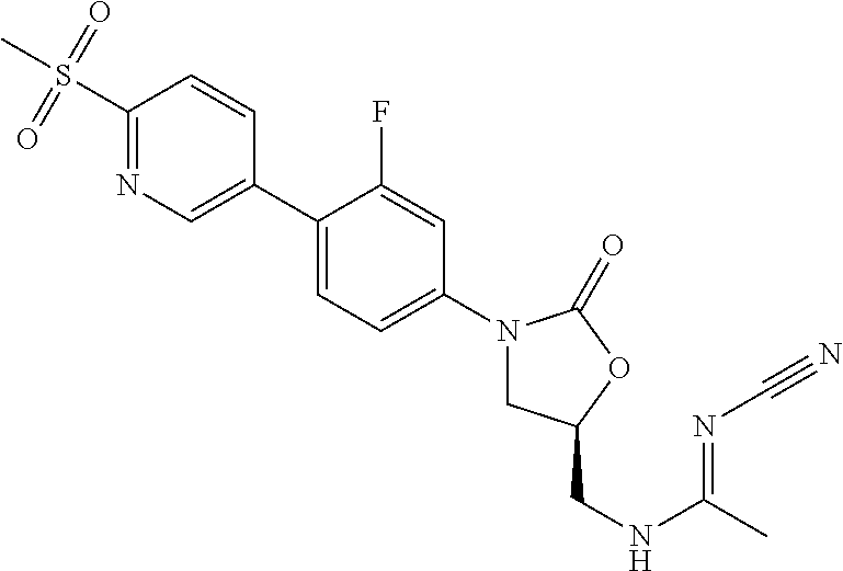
C1(C2=CC=C(N3CC(CNC(C)=NC#N)OC3=O)C=C2F)=CN=C(S(C)(=O)=O)C=C1
